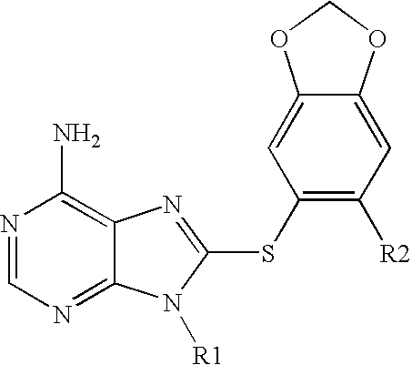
N1=CN=C2C(=C1N)N=C(SC1=C([R2])C=C3C(=C1)OCO3)N2[R1]
